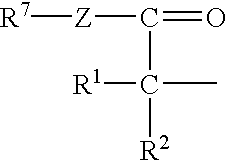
[R7][Z]C(=O)C([R2])(C)[R1]
